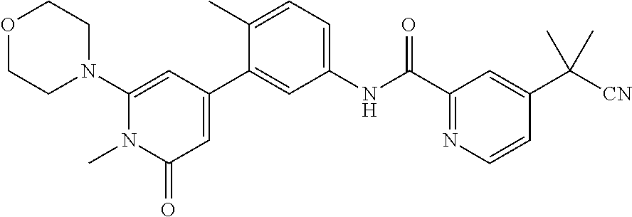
O1CCN(C2=CC(C3=CC(NC(C4=NC=CC(C([CN])(C)C)=C4)=O)=CC=C3C)=CC(=O)N2C)CC1
